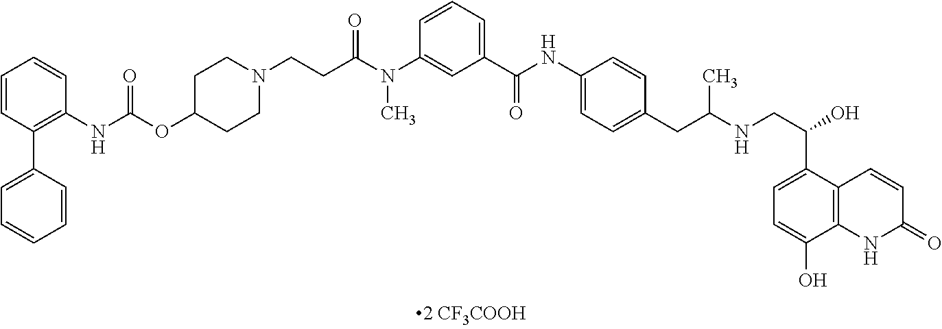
C1=CC(C2=CC=CC=C2)=C(NC(=O)OC2CCN(CCC(N(C3=CC(C(NC4=CC=C(CC(NCC(C5=CC=C(O)C6=C5C=CC(=O)N6)O)C)C=C4)=O)=CC=C3)C)=O)CC2)C=C1
